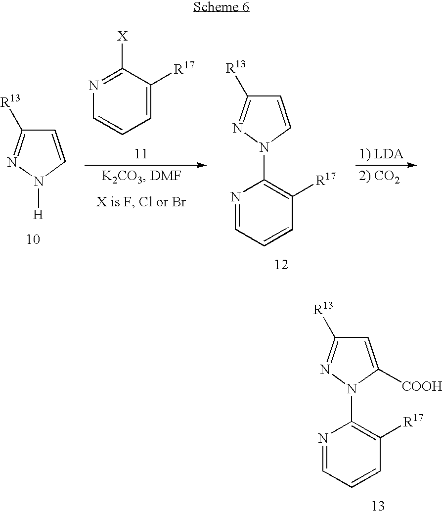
C1=CN(C2=C([R17])C=CC=N2)N=C1[R13].N1=C([X])C([R17])=CC=C1.C1=CN([H])N=C1[R13].C1=C([COOH])N(C2=C([R17])C=CC=N2)N=C1[R13]
